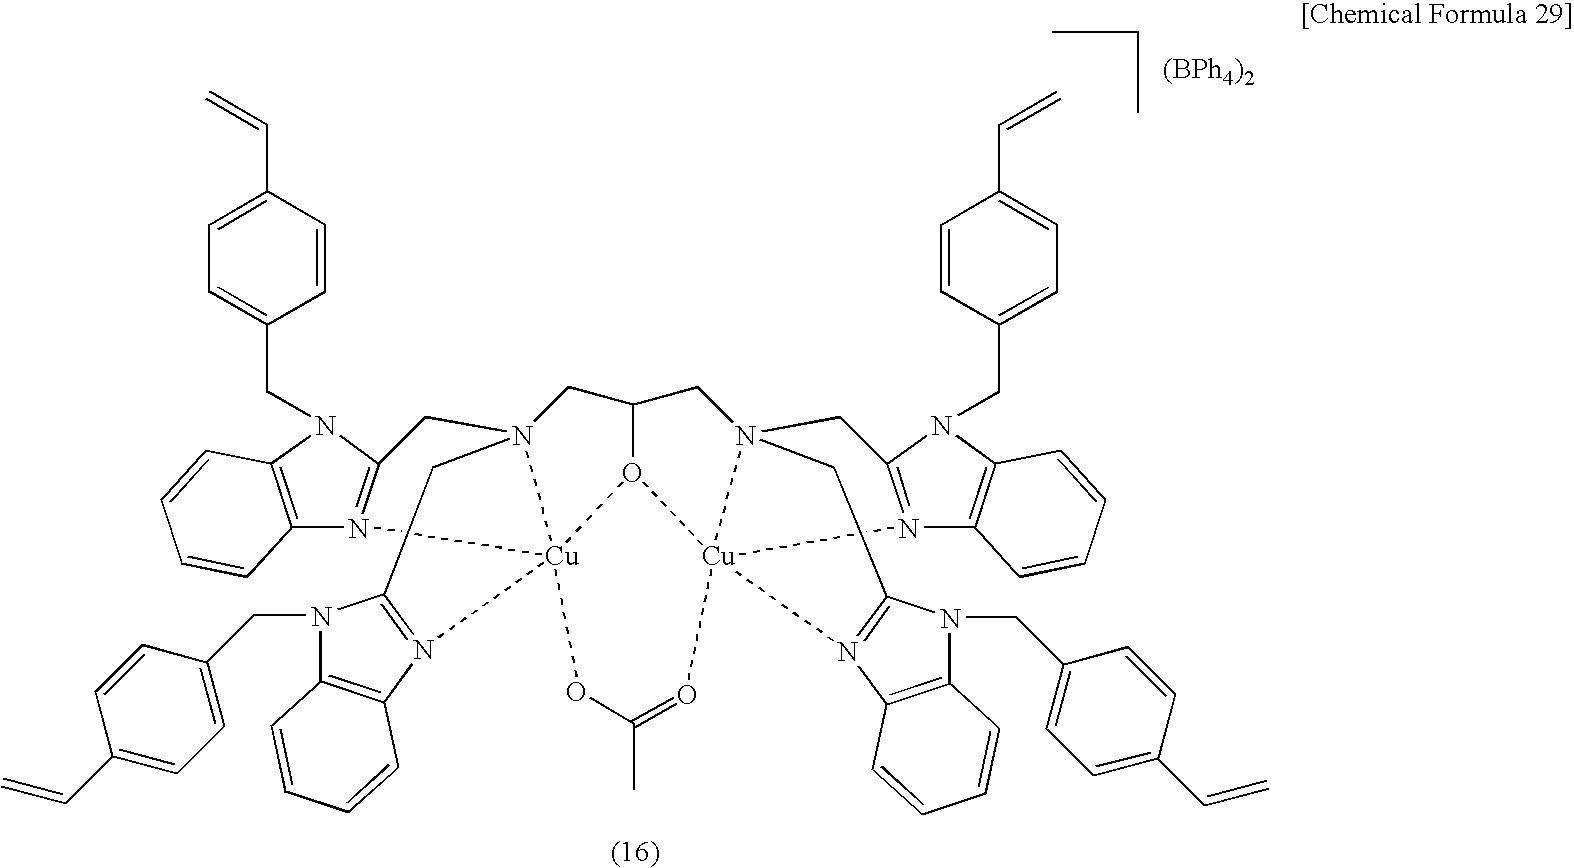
N1(CC2=CC=C(C=C)C=C2)C2=C(N3=C1CN14CC5=N(C6=C(N5CC5=CC=C(C=C)C=C5)C=CC=C6)[Cu]315O1C(C4)CN34CC6=N(C7=C(N6CC6=CC=C(C=C)C=C6)C=CC=C7)[Cu]13(N1=C(C4)N(CC3=CC=C(C=C)C=C3)C3=C1C=CC=C3)O=C(C)O5)C=CC=C2
